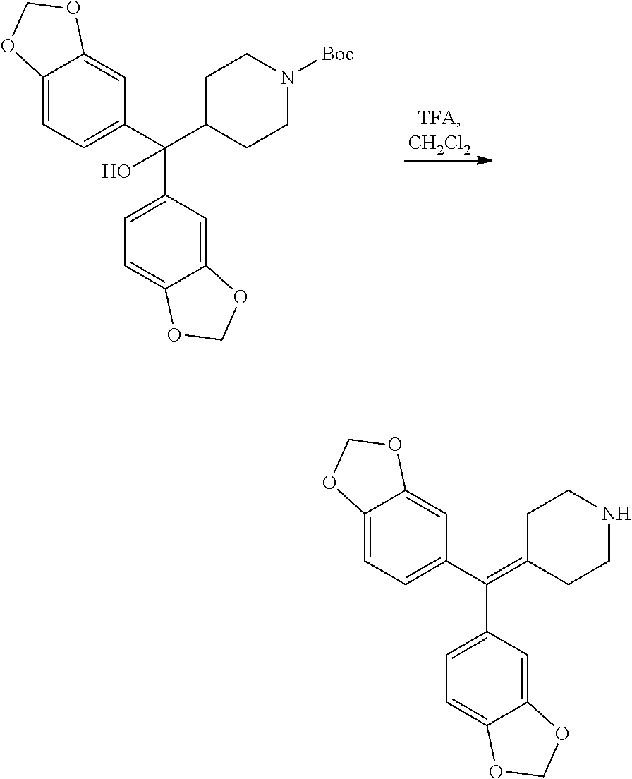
C1C(C(C2=CC=C3C(=C2)OCO3)(C2=CC=C3C(=C2)OCO3)O)CCN([Boc])C1.C1C(=C(C2=CC=C3C(=C2)OCO3)C2=CC=C3C(=C2)OCO3)CCNC1
